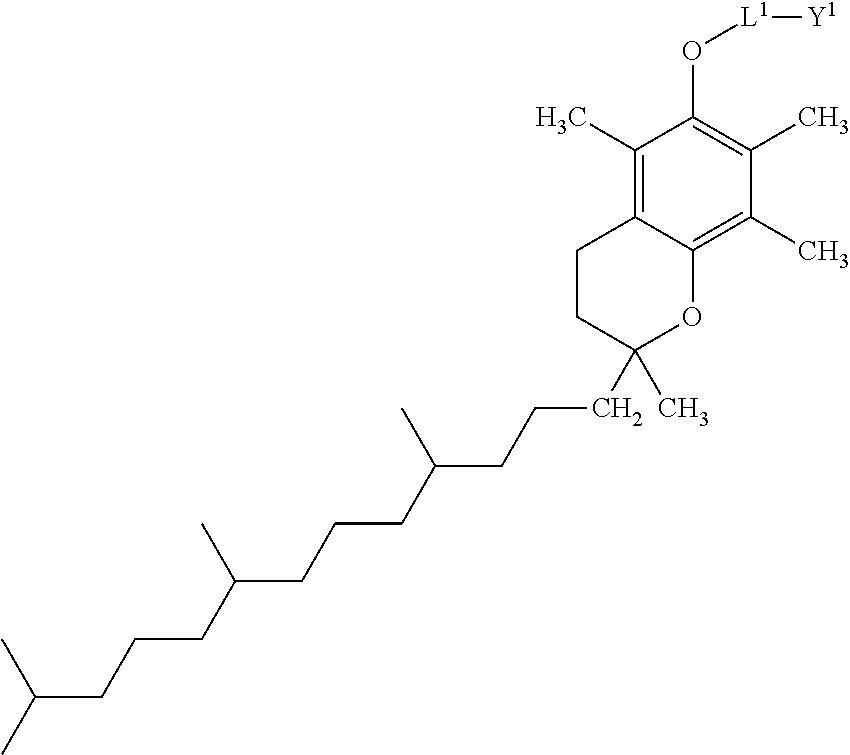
C1(C)=C2C(=C(C)C(C)=C1O[L1][Y1])OC(C)(CCCC(CCCC(CCCC(C)C)C)C)CC2
